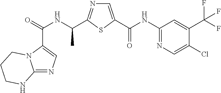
C(=O)(NC(C)C1=NC=C(C(NC2=NC=C(Cl)C(C(F)(F)F)=C2)=O)S1)C1=CN=C2N1CCCN2
